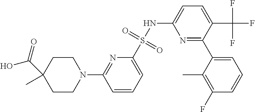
N1=C(C2=CC=CC(F)=C2C)C(C(F)(F)F)=CC=C1NS(C1=CC=CC(N2CCC(C)(C(=O)O)CC2)=N1)(=O)=O
